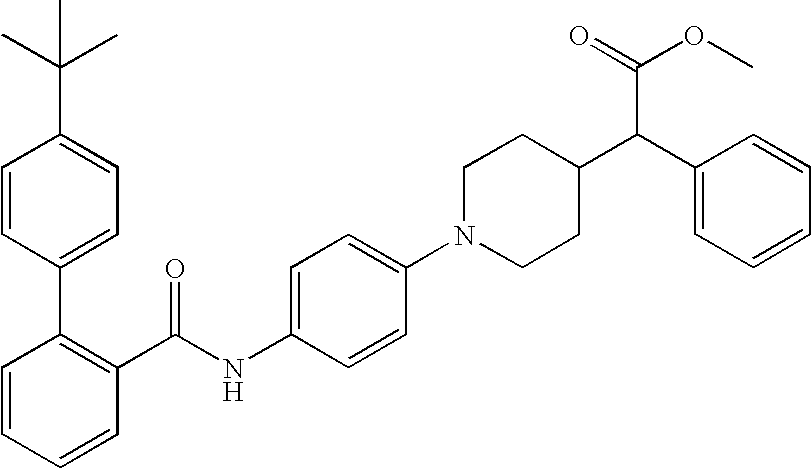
C1=CC(C2=C(C(NC3=CC=C(N4CCC(C(C5=CC=CC=C5)C(OC)=O)CC4)C=C3)=O)C=CC=C2)=CC=C1C(C)(C)C
